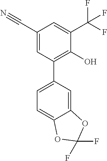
C1=C2C(=CC=C1C1=C(O)C(C(F)(F)F)=CC(C#N)=C1)OC(F)(F)O2
